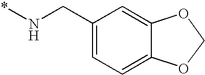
C(N*)C1=CC=C2C(=C1)OCO2
